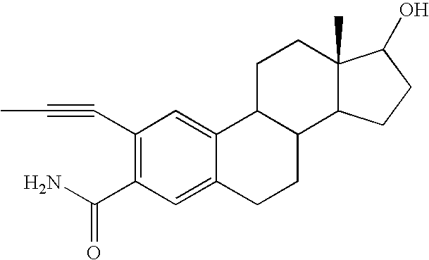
C1(C#CC)=C(C(N)=O)C=C2C(=C1)C1C(CC2)C2C(C)(CC1)C(O)CC2
